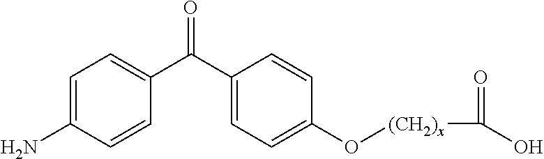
NC1=CC=C(C(C2=CC=C(O[(CH2)x]C(=O)O)C=C2)=O)C=C1
